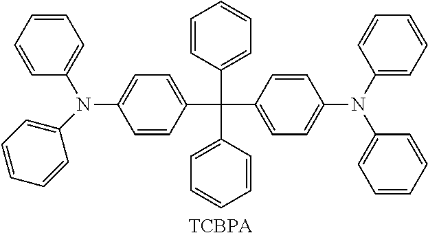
[TCBPA].C1=CC(N(C2=CC=CC=C2)C2=CC=CC=C2)=CC=C1C(C1=CC=CC=C1)(C1=CC=CC=C1)C1=CC=C(N(C2=CC=CC=C2)C2=CC=CC=C2)C=C1
